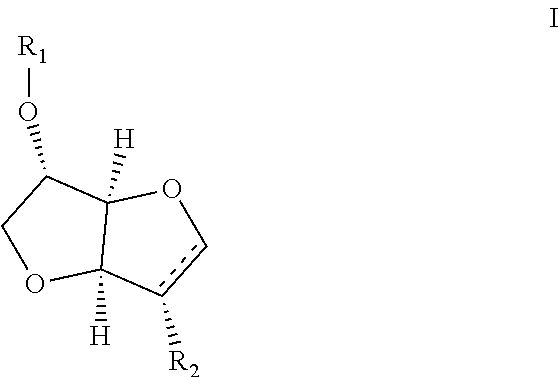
C12([H])C([H])(C(O[R1])CO1)Occ2[R2]
